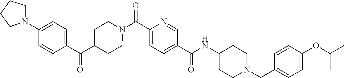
N(C(C1=CC=C(C(=O)N2CCC(C(C3=CC=C(N4CCCC4)C=C3)=O)CC2)N=C1)=O)C1CCN(CC2=CC=C(OC(C)C)C=C2)CC1
